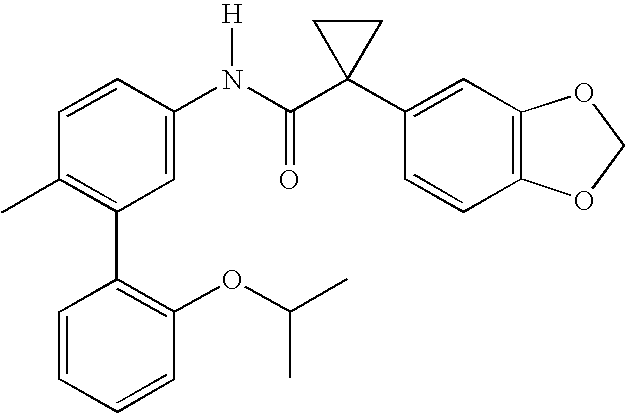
C1=CC(N(C(C2(C3=CC4=C(C=C3)OCO4)CC2)=O)[H])=CC(C2=C(OC(C)C)C=CC=C2)=C1C
